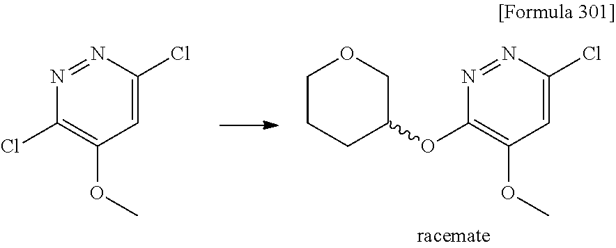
C1=C(Cl)N=NC(OC2CCCOC2)=C1OC.C1=C(Cl)N=NC(Cl)=C1OC
